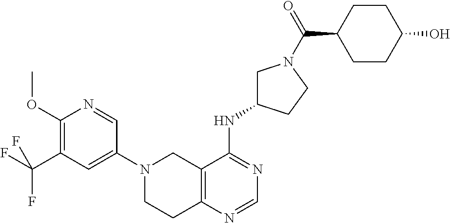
C12=C(N=CN=C1NC1CN(C(C3CCC(O)CC3)=O)CC1)CCN(C1=CC(C(F)(F)F)=C(OC)N=C1)C2
